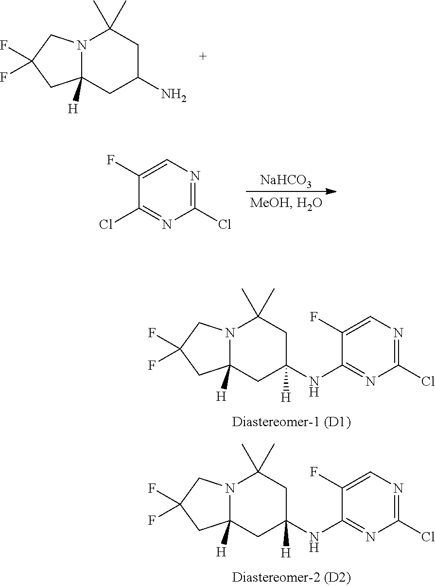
N12C([H])(CC(N)CC1(C)C)CC(F)(F)C2.[NaHCO3].C1(F)=CN=C(Cl)N=C1Cl.N12C([H])(CC(NC3=NC(Cl)=NC=C3F)([H])CC1(C)C)CC(F)(F)C2.N12C([H])(CC(NC3=NC(Cl)=NC=C3F)([H])CC1(C)C)CC(F)(F)C2
